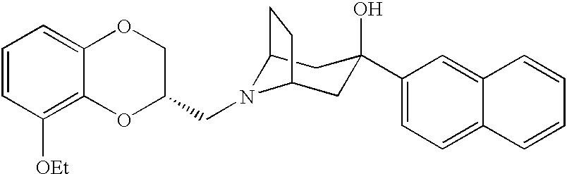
C12N(CC3COC4=CC=CC([OEt])=C4O3)C(CC(O)(C3=CC=C4C(=C3)C=CC=C4)C1)CC2
